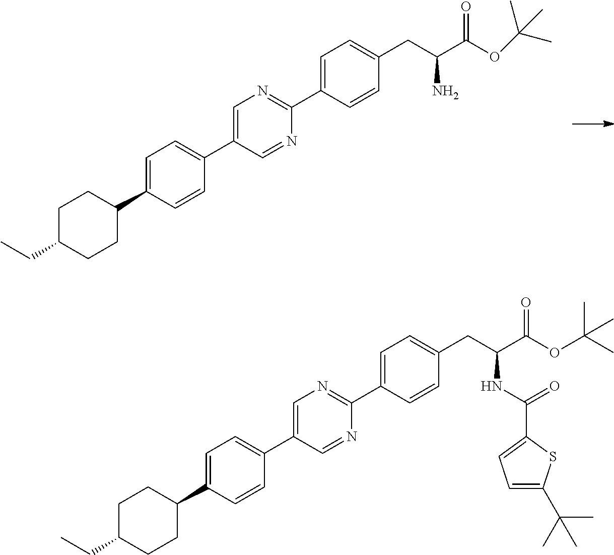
C1=C(C2CCC(CC)CC2)C=CC(C2=CN=C(C3=CC=C(CC(N)C(OC(C)(C)C)=O)C=C3)N=C2)=C1.C1=C(C2CCC(CC)CC2)C=CC(C2=CN=C(C3=CC=C(CC(NC(C4=CC=C(C(C)(C)C)S4)=O)C(OC(C)(C)C)=O)C=C3)N=C2)=C1
